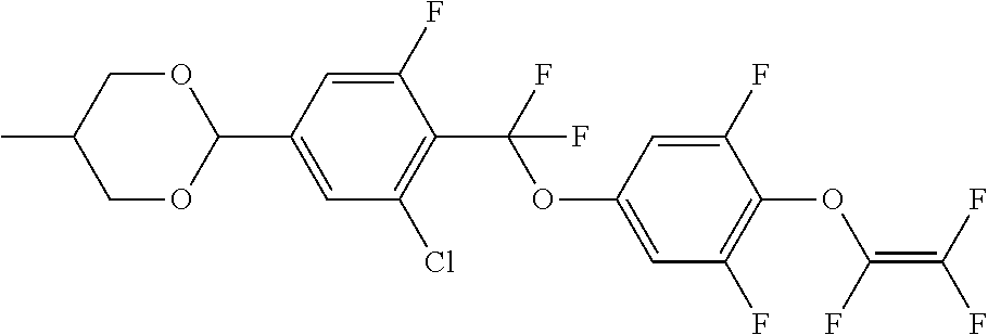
C1(C2=CC(Cl)=C(C(F)(OC3=CC(F)=C(OC(=C(F)F)F)C(F)=C3)F)C(F)=C2)OCC(C)CO1
